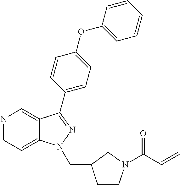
N1=CC=C2C(=C1)C(C1=CC=C(OC3=CC=CC=C3)C=C1)=NN2CC1CCN(C(C=C)=O)C1
